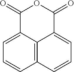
C1=C2C3=C(C=C1)C=CC=C3C(=O)OC2=O
